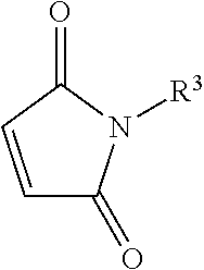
C1=CC(=O)N([R3])C1=O
